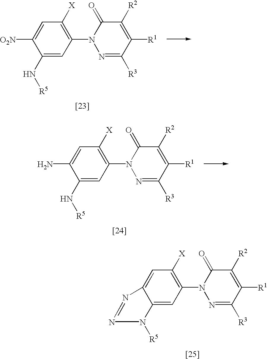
C1(N[R5])=CC(N2N=C([R3])C([R1])=C([R2])C2=O)=C([X])C=C1[O2N].C1(N[R5])=CC(N2N=C([R3])C([R1])=C([R2])C2=O)=C([X])C=C1N.C12=CC(N3N=C([R3])C([R1])=C([R2])C3=O)=C([X])C=C1N=NN2[R5]
